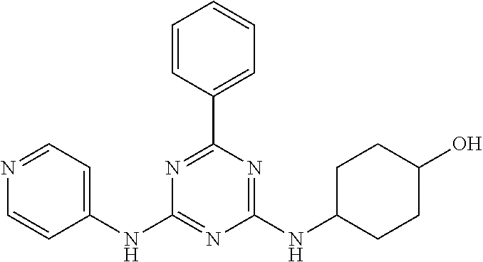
C1(NC2=NC(NC3CCC(O)CC3)=NC(C3=CC=CC=C3)=N2)=CC=NC=C1
